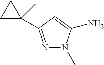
N1=C(C2(C)CC2)C=C(N)N1C
